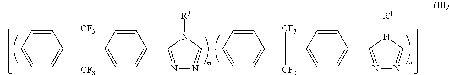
C1=CC(C)=CC=C1C(C1=CC=C(C2=NN=C(C3=CC=C(C(C4=CC=C(C5=NN=C(C)N5[R4])C=C4)([CF3])[CF3])C=C3)N2[R3])C=C1)([CF3])[CF3]
